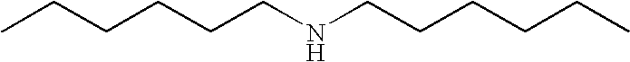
CCCCCCNCCCCCC
